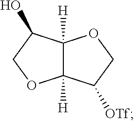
C12([H])C([H])(C([OTf])CO1)OCC2O
